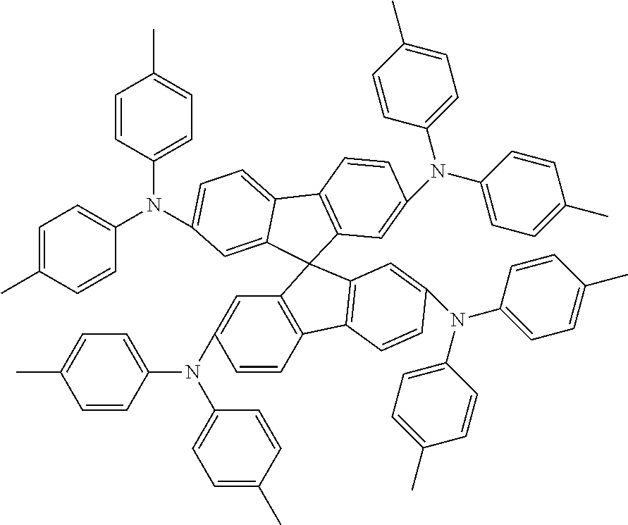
C1=CC(N(C2=CC3=C(C=C2)C2=C(C34C3=C(C5=CC=C(N(C6=CC=C(C)C=C6)C6=CC=C(C)C=C6)C=C45)C=CC(N(C4=CC=C(C)C=C4)C4=CC=C(C)C=C4)=C3)C=C(N(C3=CC=C(C)C=C3)C3=CC=C(C)C=C3)C=C2)C2=CC=C(C)C=C2)=CC=C1C
